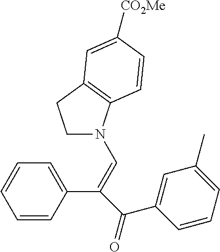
C1=CC(C(=CN2CCC3=C2C=CC([CO2Me])=C3)C(=O)C2=CC(C)=CC=C2)=CC=C1
